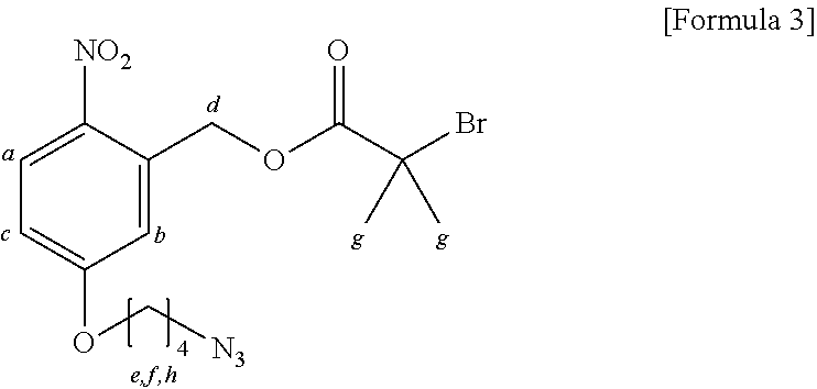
C1=C([NO2])C(COC(C(Br)(C)C)=O)=CC(OC[N3])=C1
